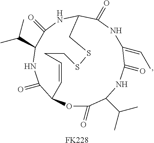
O1C(=O)C(C(C)C)NC(=O)C(=CC)NC(=O)C2NC(=O)C(C(C)C)NC(=O)C1C=CCCSSC2.[FK228]
